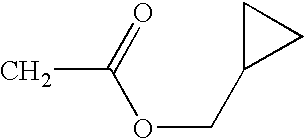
CC(=O)OCC1CC1
